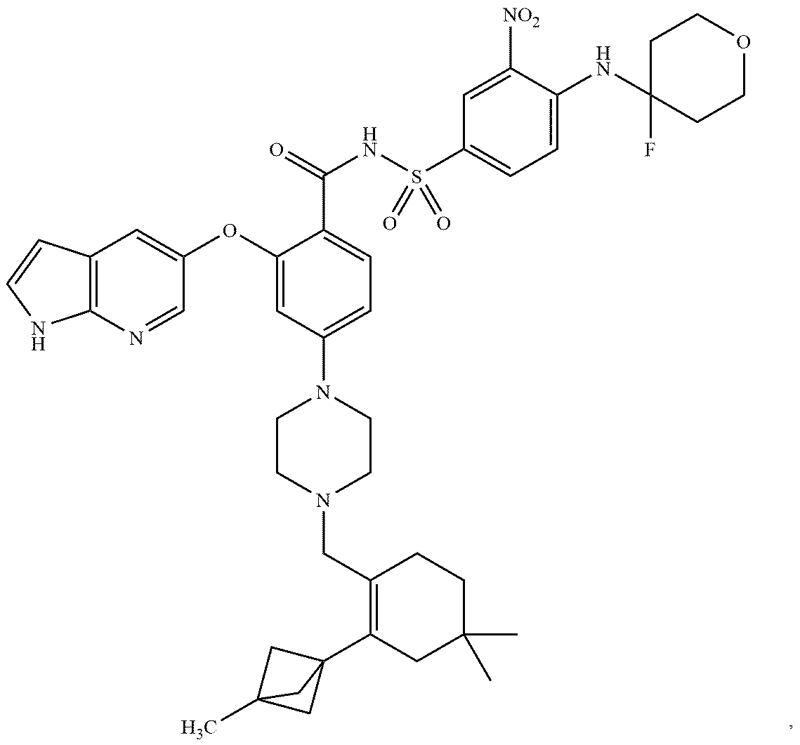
C12=C(N=CC(OC3=CC(N4CCN(CC5=C(C67CC(C)(C6)C7)CC(C)(C)CC5)CC4)=CC=C3C(=O)NS(C3=CC=C(NC4(F)CCOCC4)C([NO2])=C3)(=O)=O)=C1)NC=C2
